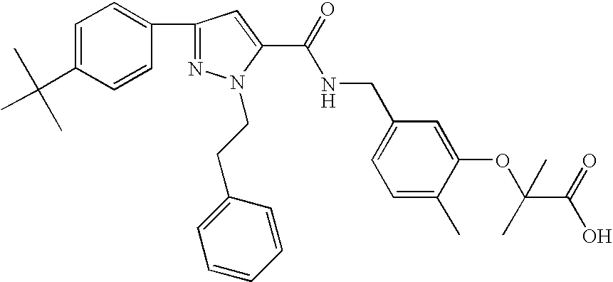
C1=CC(CCN2N=C(C3=CC=C(C(C)(C)C)C=C3)C=C2C(NCC2=CC=C(C)C(OC(C(O)=O)(C)C)=C2)=O)=CC=C1
